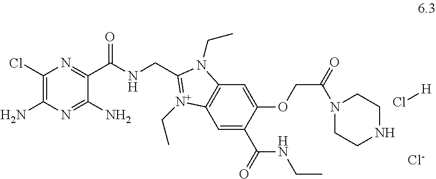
C1(Cl)=C(N)N=C(N)C(C(NCC2=[N+](CC)C3=C(C=C(OCC(=O)N4CCNCC4)C(C(=O)NCC)=C3)N2CC)=O)=N1.[Cl-].Cl[H]
